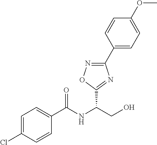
C1(C2=CC=C(OC)C=C2)=NOC(C(NC(C2=CC=C(Cl)C=C2)=O)CO)=N1
